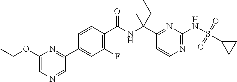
C1(C(NC(C2=C(F)C=C(C3=NC(OCC)=CN=C3)C=C2)=O)(C)CC)=NC(NS(=O)(=O)C2CC2)=NC=C1
